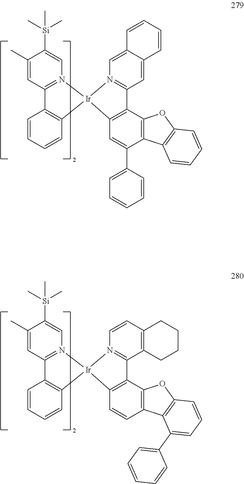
C1(C)=CC2=N(C=C1[Si](C)(C)C)[Ir]1(C3=C2C=CC=C3)N2=C(C3=C(C=C2)CCCC3)C2=C1C=CC1=C2OC2=C1C(C1=CC=CC=C1)=CC=C2.C1(C)=CC2=N(C=C1[Si](C)(C)C)[Ir]1(C3=C2C=CC=C3)N2=C(C=C3C(=C2)C=CC=C3)C2=C1C=C(C1=CC=CC=C1)C1=C2OC2=C1C=CC=C2
